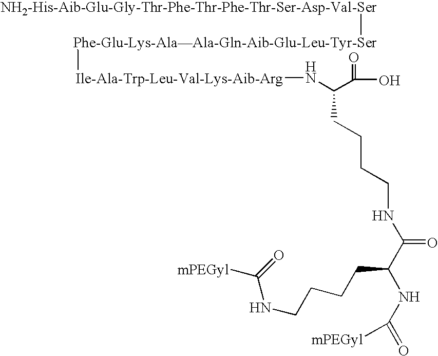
[NH2-His-Aib-Glu-Gly-Thr-Phe-Thr-Phe-Thr-Ser-Asp-Val-Ser][Phe-Glu-Lys-AlaAla-Gln-Aib-Glu-Leu-Tyr-Ser][Ile-Ala-Trp-Leu-Val-Lys-Aib-Arg]NC(C(O)=O)CCCCNC(C(CCCCNC([mPEGyl])=O)NC(=O)[mPEGyl])=O
